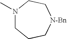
N1(C)CCC[N-Bn]CC1
